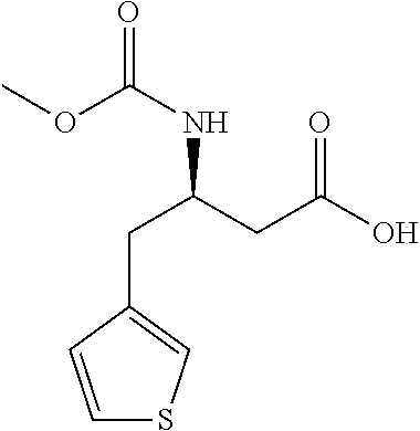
COC(NC(CC(O)=O)CC1=CSC=C1)=O
